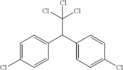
C1=C(Cl)C=CC(C(C2=CC=C(Cl)C=C2)C(Cl)(Cl)Cl)=C1
